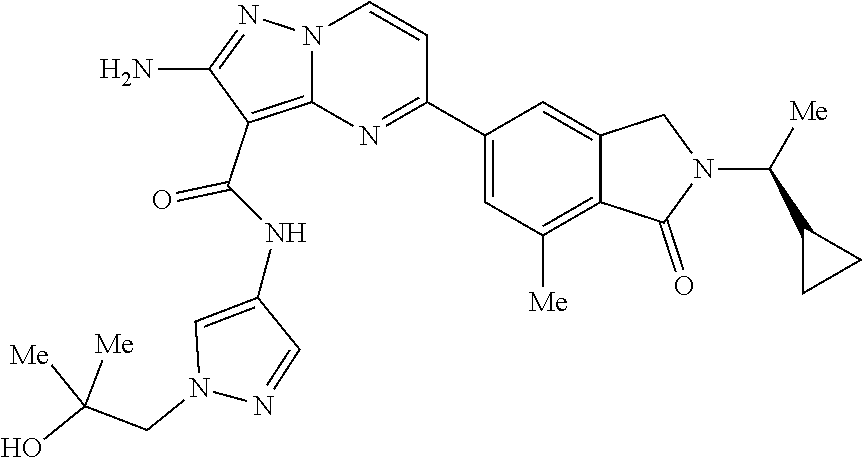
C1(N)=NN2C(=C1C(=O)NC1=CN(CC(O)([Me])[Me])N=C1)N=C(C1=CC([Me])=C3C(=C1)CN(C(C1CC1)[Me])C3=O)C=C2
